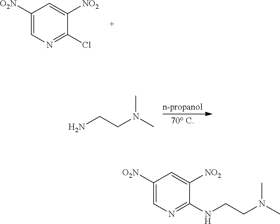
C1([O2N])=CN=C(Cl)C([NO2])=C1.NCCN(C)C.C1([O2N])=CN=C(NCCN(C)C)C([NO2])=C1
